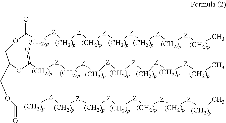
O(C([(CH2)p][Z][(CH2)p][Z][(CH2)p][Z][(CH2)p][Z][(CH2)p][Z][(CH2)p][Z][(CH2)p]C)=O)CC(OC([(CH2)p][Z][(CH2)p][Z][(CH2)p][Z][(CH2)p][Z][(CH2)p][Z][(CH2)p][Z][(CH2)p]C)=O)COC([(CH2)p][Z][(CH2)p][Z][(CH2)p][Z][(CH2)p][Z][(CH2)p][Z][(CH2)p][Z][(CH2)p]C)=O
